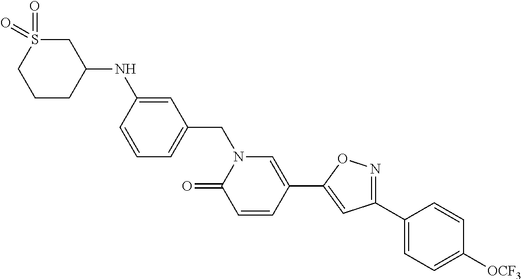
C1(C2=CC=C([OCF3])C=C2)=NOC(C2=CN(CC3=CC=CC(NC4CS(=O)(=O)CCC4)=C3)C(=O)C=C2)=C1
